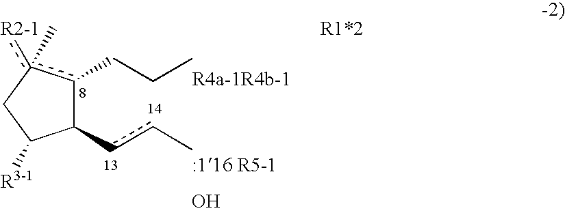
C1(ccC)c(CCC)c([R2-1])(C)CC1[R3-1].O.[R1*2]
